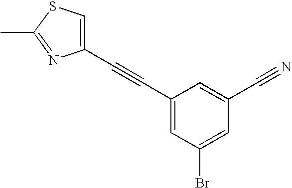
C1(C#CC2=CC(Br)=CC(C#N)=C2)=CSC(C)=N1
